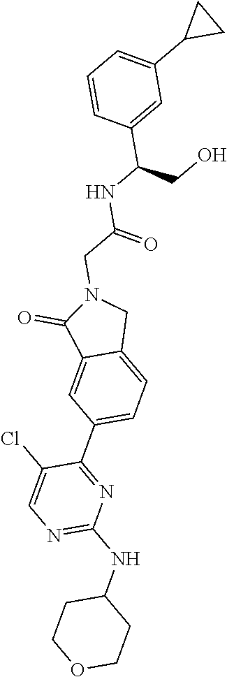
C1(NC2=NC=C(Cl)C(C3=CC=C4C(=C3)C(=O)N(CC(NC(C3=CC(C5CC5)=CC=C3)CO)=O)C4)=N2)CCOCC1
